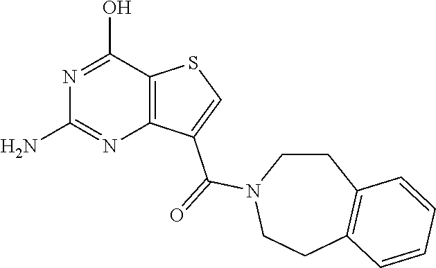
N1=C(O)C2=C(N=C1N)C(C(=O)N1CCC3=C(CC1)C=CC=C3)=CS2
